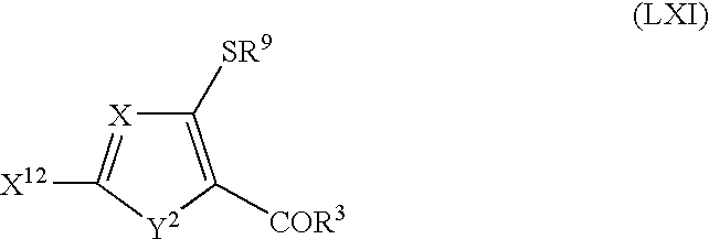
C1([SR9])=C([COR3])[Y2]C([X12])=[X]1
